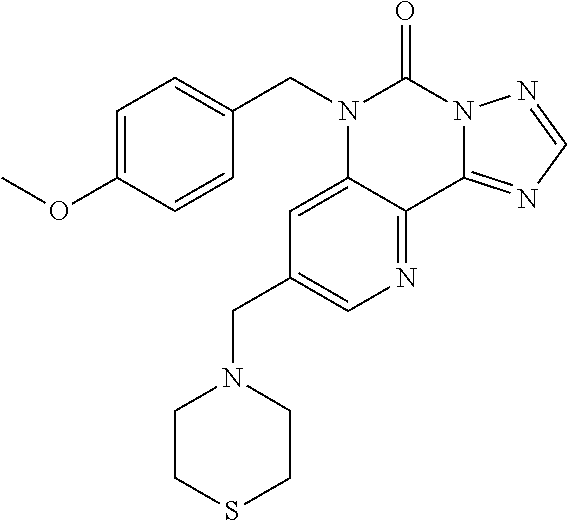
C1=C(OC)C=CC(CN2C3=CC(CN4CCSCC4)=CN=C3C3=NC=NN3C2=O)=C1
